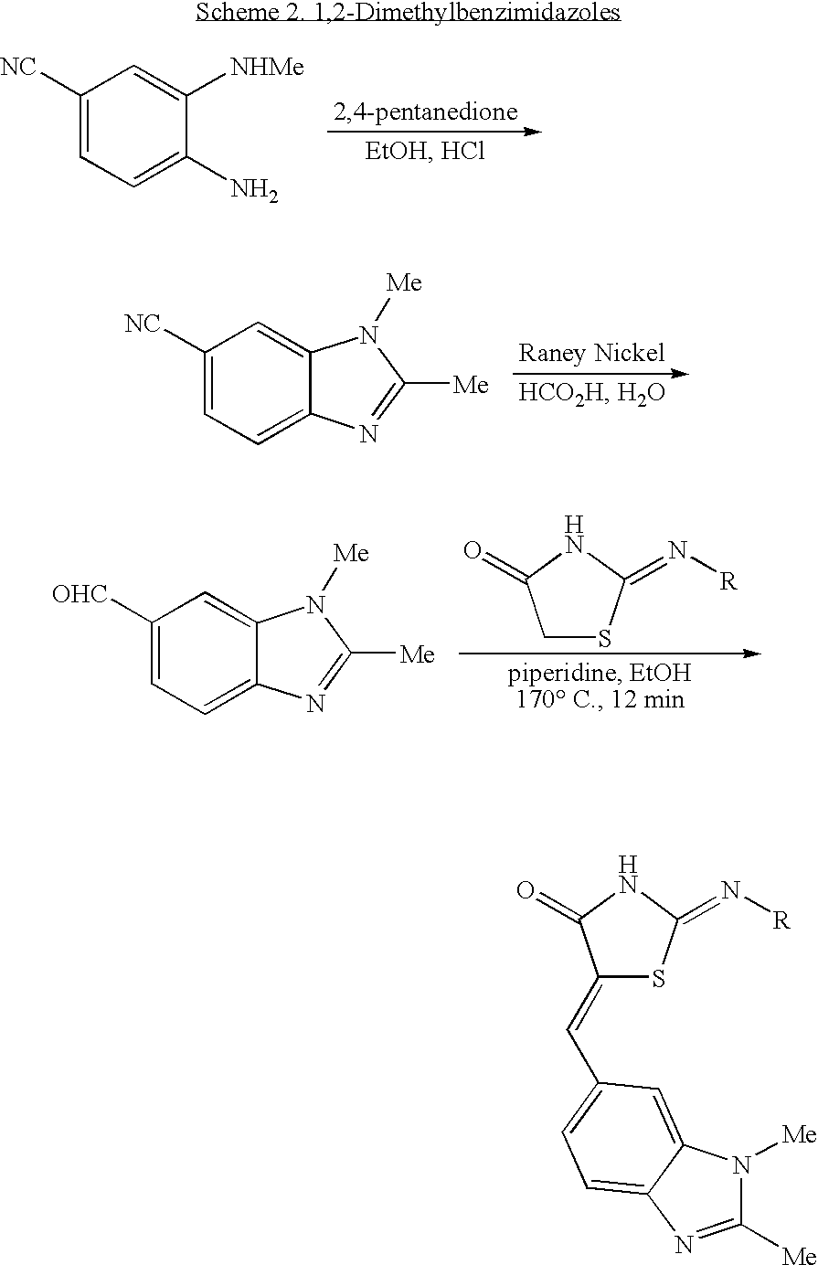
C1([NC])=CC=C(N)C([NHMe])=C1.C1([NC])=CC=C2C(=C1)N([Me])C([Me])=N2.C1([OHC])=CC=C2C(=C1)N([Me])C([Me])=N2.C1SC(=N[R])NC1=O.C1(=CC2=CC=C3C(=C2)N([Me])C([Me])=N3)SC(=N[R])NC1=O
